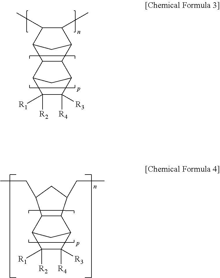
C12CC(C(C)C1C)C1C2C2CC1C([R2])([R1])C2([R4])[R3].C1([R2])([R1])C2C3C(C(C2)C1([R4])[R3])C(CC)CC3CC
